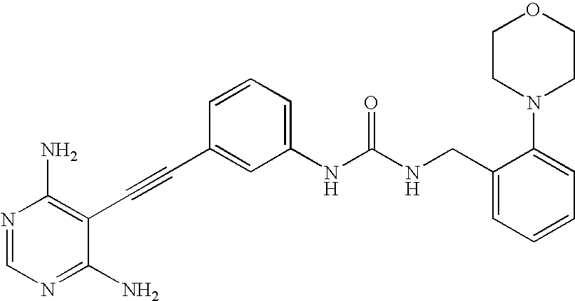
N1=CN=C(N)C(C#CC2=CC(NC(NCC3=CC=CC=C3N3CCOCC3)=O)=CC=C2)=C1N
